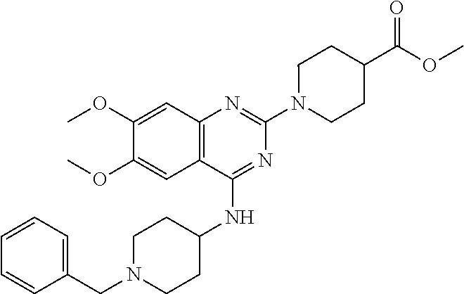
C12=C(C(NC3CCN(CC4=CC=CC=C4)CC3)=NC(N3CCC(C(OC)=O)CC3)=N1)C=C(OC)C(OC)=C2
